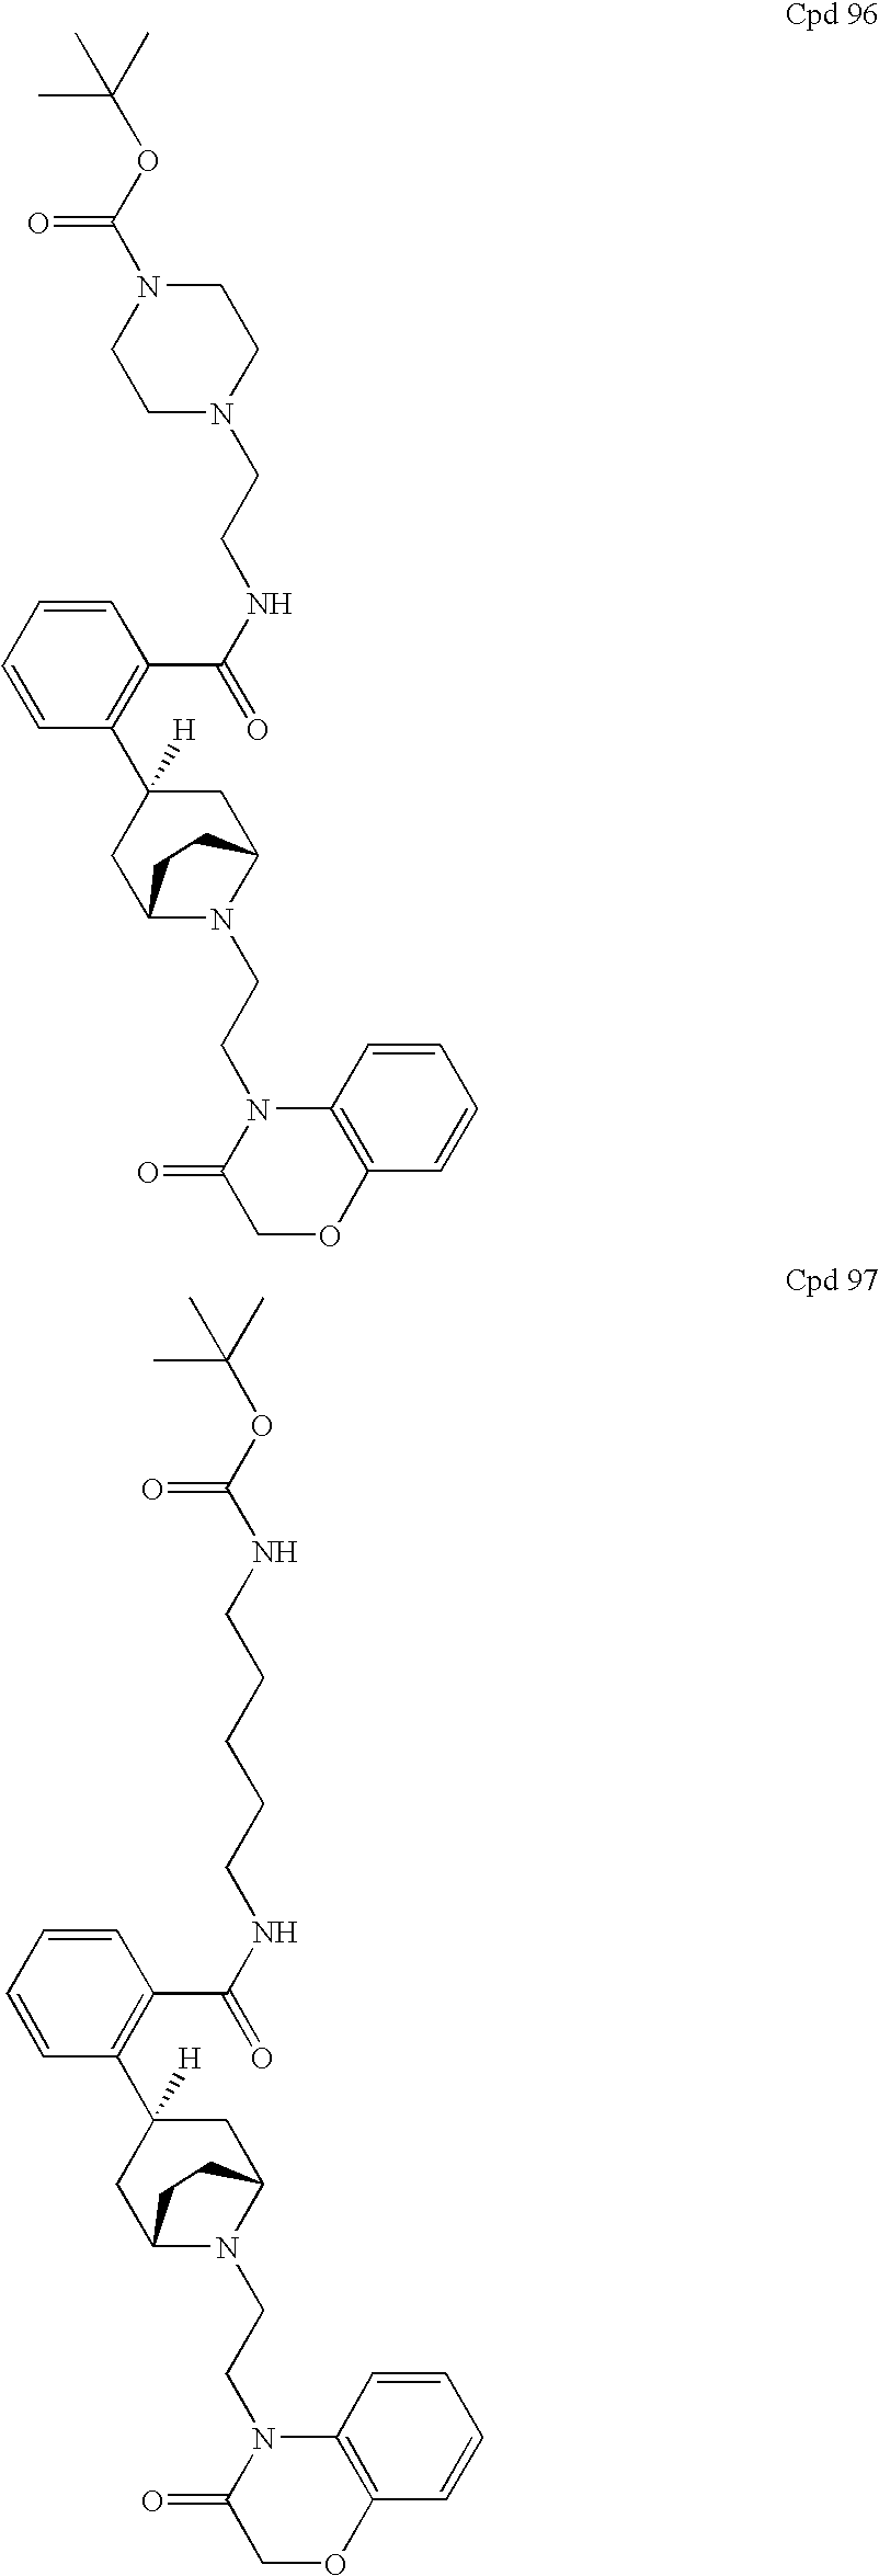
C1(C(NCCN2CCN(C(OC(C)(C)C)=O)CC2)=O)=C(C2([H])CC3N(CCN4C(=O)COC5=C4C=CC=C5)C(C2)CC3)C=CC=C1.C1(C(NCCCCCNC(OC(C)(C)C)=O)=O)=C(C2([H])CC3N(CCN4C(=O)COC5=C4C=CC=C5)C(C2)CC3)C=CC=C1
